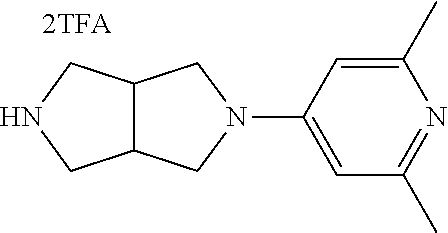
C1(C)=CC(N2CC3C(C2)CNC3)=CC(C)=N1
